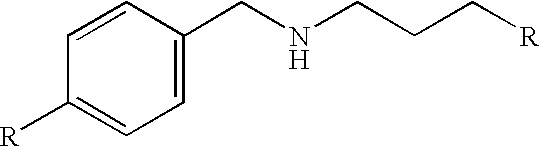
C1([R])=CC=C(CNCCC[R])C=C1
